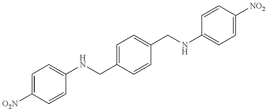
C1=C([O2N])C=CC(NCC2=CC=C(CNC3=CC=C([NO2])C=C3)C=C2)=C1
